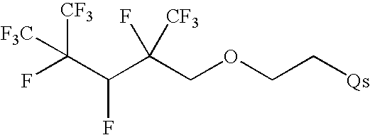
[F3C]C(F)([CF3])C(C(COCC[Qs])([CF3])F)F
